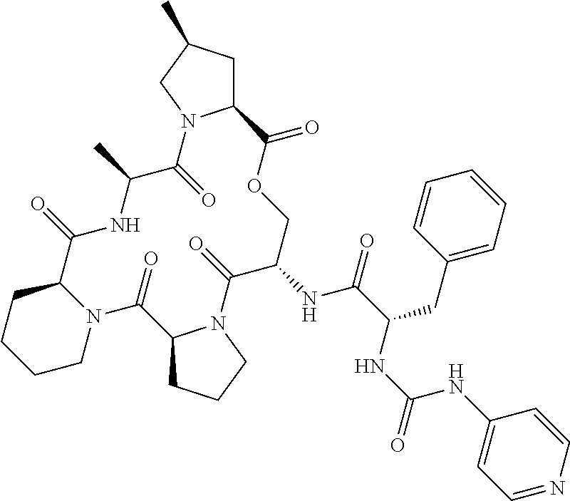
N12C(CCCC1)C(=O)NC(C)C(=O)N1C(CC(C)C1)C(=O)OCC(NC(C(NC(NC1=CC=NC=C1)=O)CC1=CC=CC=C1)=O)C(=O)N1C(C2=O)CCC1
